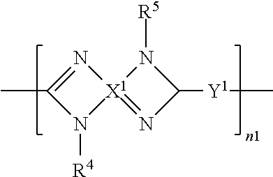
N1=C(C)N([R4])[X1]12=NC([Y1]C)N2[R5]
